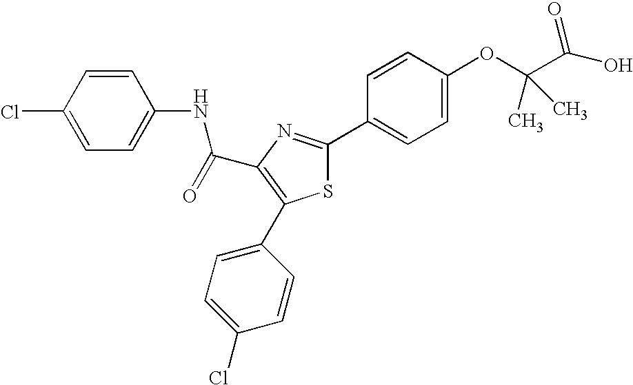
C(C1=C(C2=CC=C(Cl)C=C2)SC(C2=CC=C(OC(C(O)=O)(C)C)C=C2)=N1)(NC1=CC=C(Cl)C=C1)=O
